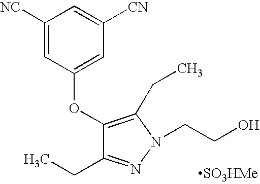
C1(OC2=CC([CN])=CC([NC])=C2)=C(CC)N(CCO)N=C1CC.[SO3HMe]
